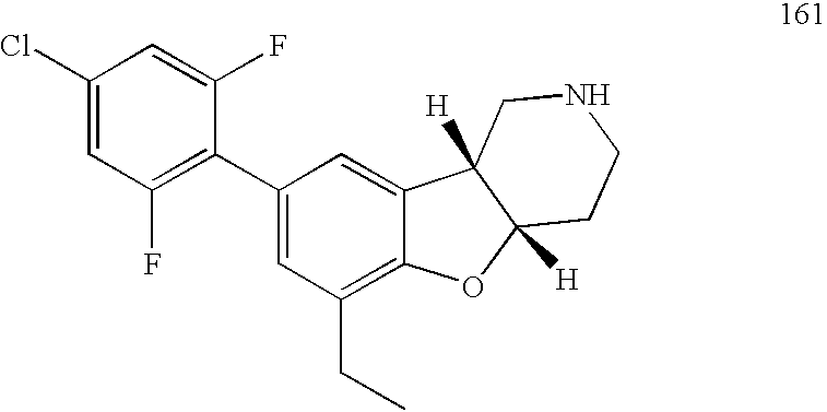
C1(Cl)=CC(F)=C(C2=CC(CC)=C3C(=C2)C2([H])C([H])(O3)CCNC2)C(F)=C1
